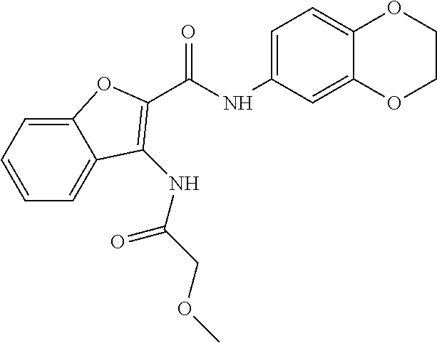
C12=CC=CC=C1C(NC(=O)COC)=C(C(NC1=CC=C3C(=C1)OCCO3)=O)O2
